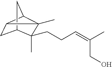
C1C2C(C)(CCC=C(CO)C)C3(C)C1C3C2
